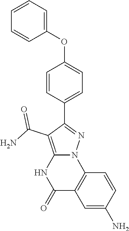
C1=CC(C2=NN3C(=C2C(N)=O)NC(=O)C2=C3C=CC(N)=C2)=CC=C1OC1=CC=CC=C1
